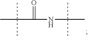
CC(C)(C)C(=O)NC(C)(C)C
